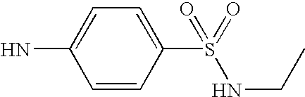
C1=CC(S(=O)(NCC)=O)=CC=C1N
